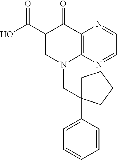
C1(C(O)=O)=CN(CC2(C3=CC=CC=C3)CCCC2)C2=C(C1=O)N=CC=N2
